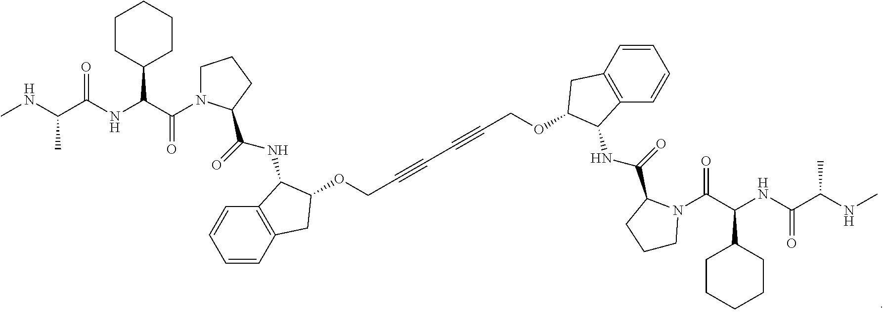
C1CC(C(C(N2CCCC2C(=O)NC2C3=C(C=CC=C3)CC2OCC#CC#CCOC2CC3=C(C=CC=C3)C2NC(C2CCCN2C(C(NC(C(NC)C)=O)C2CCCCC2)=O)=O)=O)NC(C(NC)C)=O)CCC1
